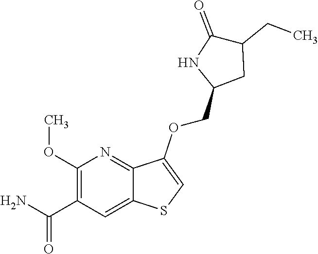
C1(OC)=C(C(N)=O)C=C2C(=N1)C(OCC1CC(CC)C(=O)N1)=CS2
